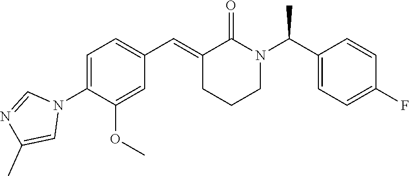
C1=C(N2C=NC(C)=C2)C(OC)=CC(C=C2CCCN(C(C3=CC=C(F)C=C3)C)C2=O)=C1
